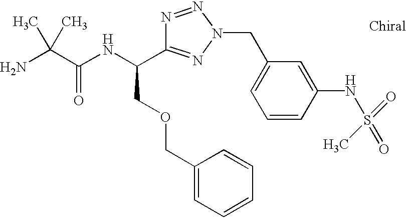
NC(C(NC(COCC1=CC=CC=C1)C1=NN(CC2=CC=CC(NS(=O)(C)=O)=C2)N=N1)=O)(C)C
